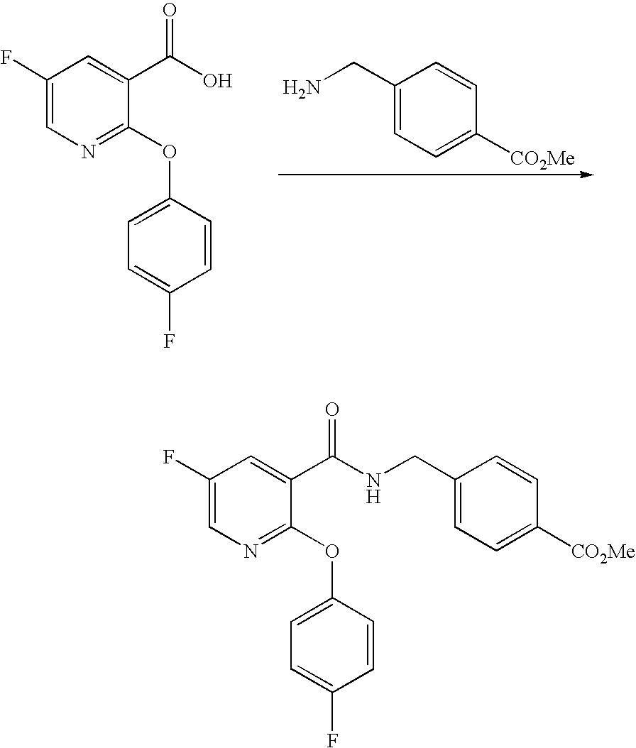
C1(CN)=CC=C([CO2Me])C=C1.C1(F)=CN=C(OC2=CC=C(F)C=C2)C(C(O)=O)=C1.C1(F)=CN=C(OC2=CC=C(F)C=C2)C(C(=O)NCC2=CC=C([CO2Me])C=C2)=C1
